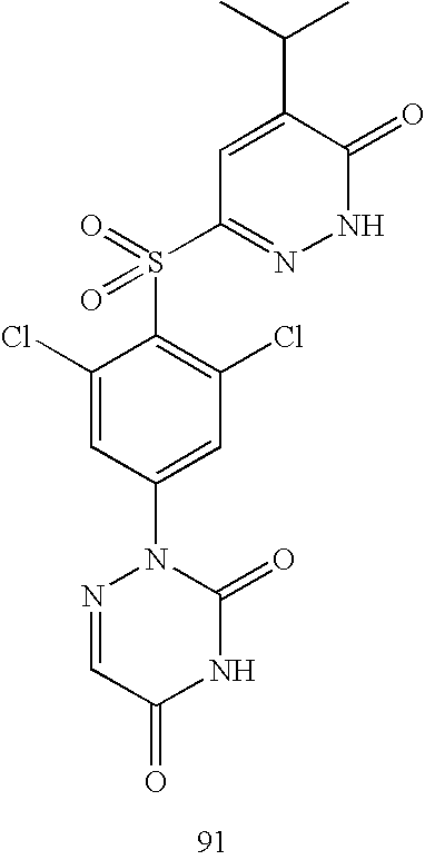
C1=C(C(C)C)C(=O)NN=C1S(C1=C(Cl)C=C(N2N=CC(=O)NC2=O)C=C1Cl)(=O)=O
